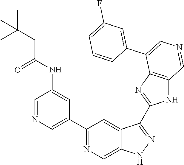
C1(C2=CN=CC(NC(=O)CC(C)(C)C)=C2)=NC=C2C(=C1)C(C1=NC3=C(N1)C=NC=C3C1=CC(F)=CC=C1)=NN2
